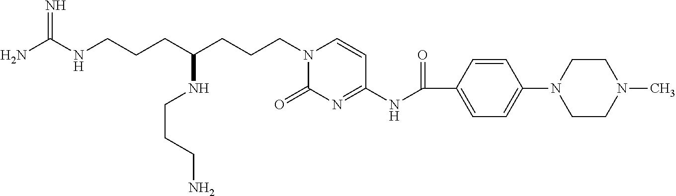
NC(NCCCC(CCCN1C(=O)N=C(NC(=O)C2=CC=C(N3CCN(C)CC3)C=C2)C=C1)NCCCN)=N
